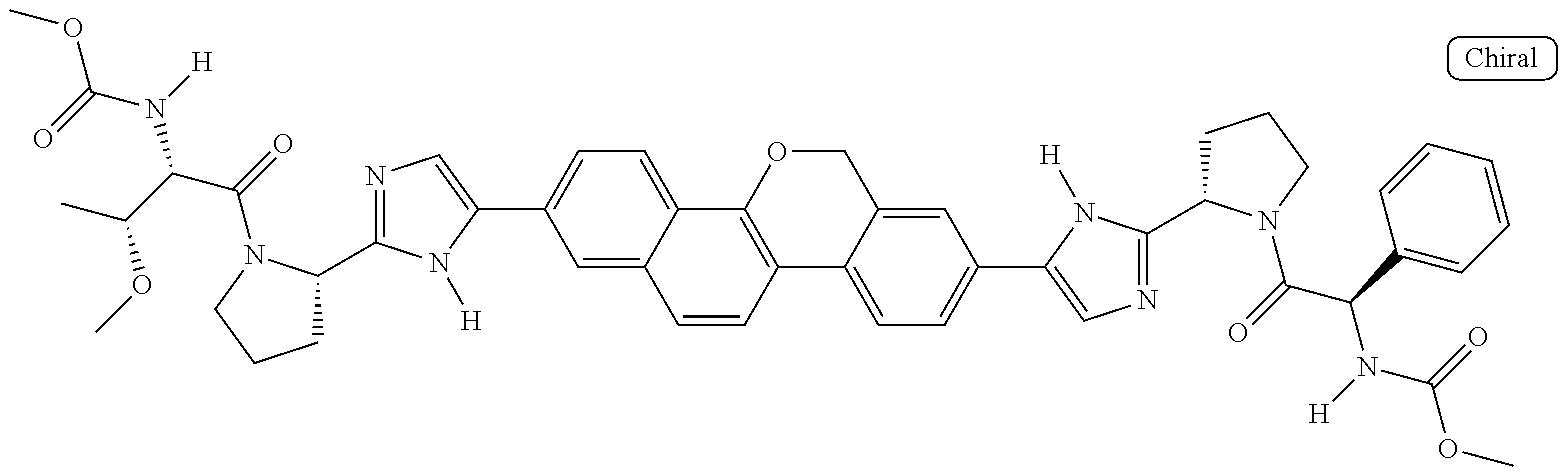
COC(=O)N(C(C(OC)C)C(=O)N1C(C2=NC=C(C3=CC=C4C(=C3)C=CC3=C4OCC4=CC(C5=CN=C(C6CCCN6C(C(N(C(OC)=O)[H])C6=CC=CC=C6)=O)N5[H])=CC=C43)N2[H])CCC1)[H]
